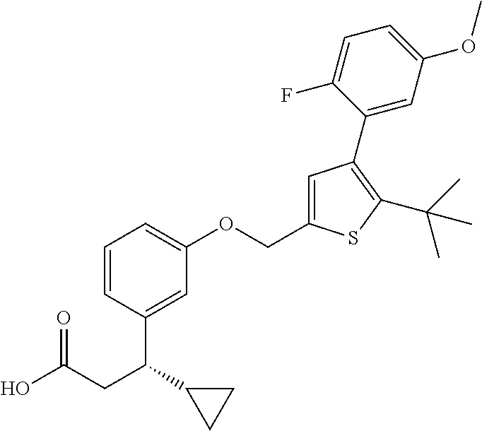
C1=CC(C(C2CC2)CC(O)=O)=CC(OCC2=CC(C3=CC(OC)=CC=C3F)=C(C(C)(C)C)S2)=C1
